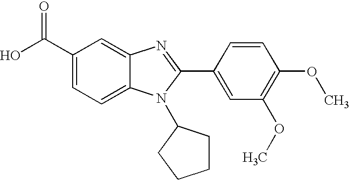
C1(C(O)=O)=CC=C2C(=C1)N=C(C1=CC(OC)=C(OC)C=C1)N2C1CCCC1
